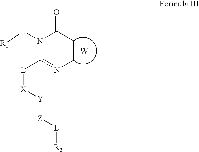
[R1][L]N1C([L][X][Y][Z][L][R2])=NCCC1=O.[W]
